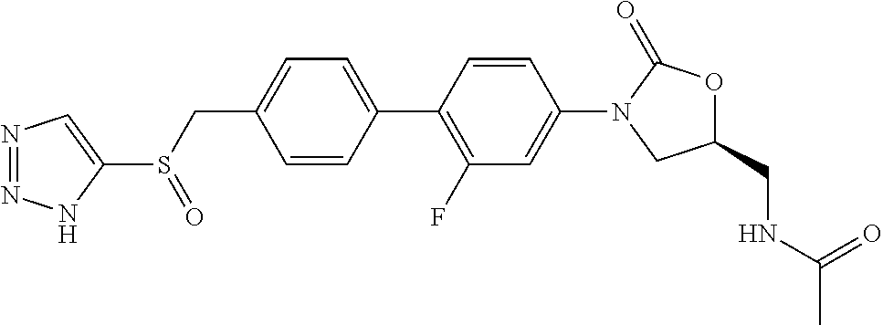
S(CC1=CC=C(C2=C(F)C=C(N3CC(CNC(C)=O)OC3=O)C=C2)C=C1)(=O)C1=CN=NN1
